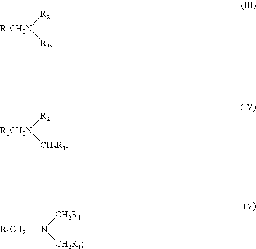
[R2][R1CH2N][R3].[R2][R1CH2N][CH2R1].[R1CH2]N([CH2R1])[CH2R1]
